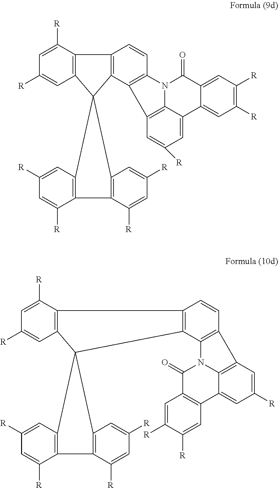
C12=C(C=C([R])C=C1[R])C1(C3=C2C([R])=CC([R])=C3)C2=C(C3=C1C=C([R])C=C3[R])C=CC1=C2C2=C3N1C(=O)C1=CC([R])=C([R])C=C1C3=CC([R])=C2.C12=C(C=C([R])C=C1[R])C1(C3=C2C([R])=CC([R])=C3)C2=C(C3=C1C=C([R])C=C3[R])C=CC1=C2N2C3=C1C=C([R])C=C3C1=C(C2=O)C=C([R])C([R])=C1
